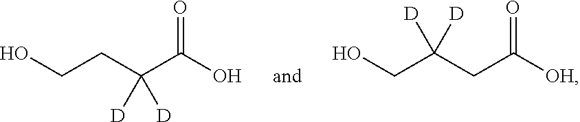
OCCC(C(O)=O)([D])[D].OCC(CC([OH])=O)([D])[D]
